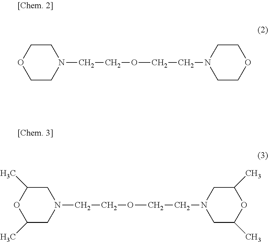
C1CN(CCOCCN2CCOCC2)CCO1.C1(C)CN(CCOCCN2CC(C)OC(C)C2)CC(C)O1
